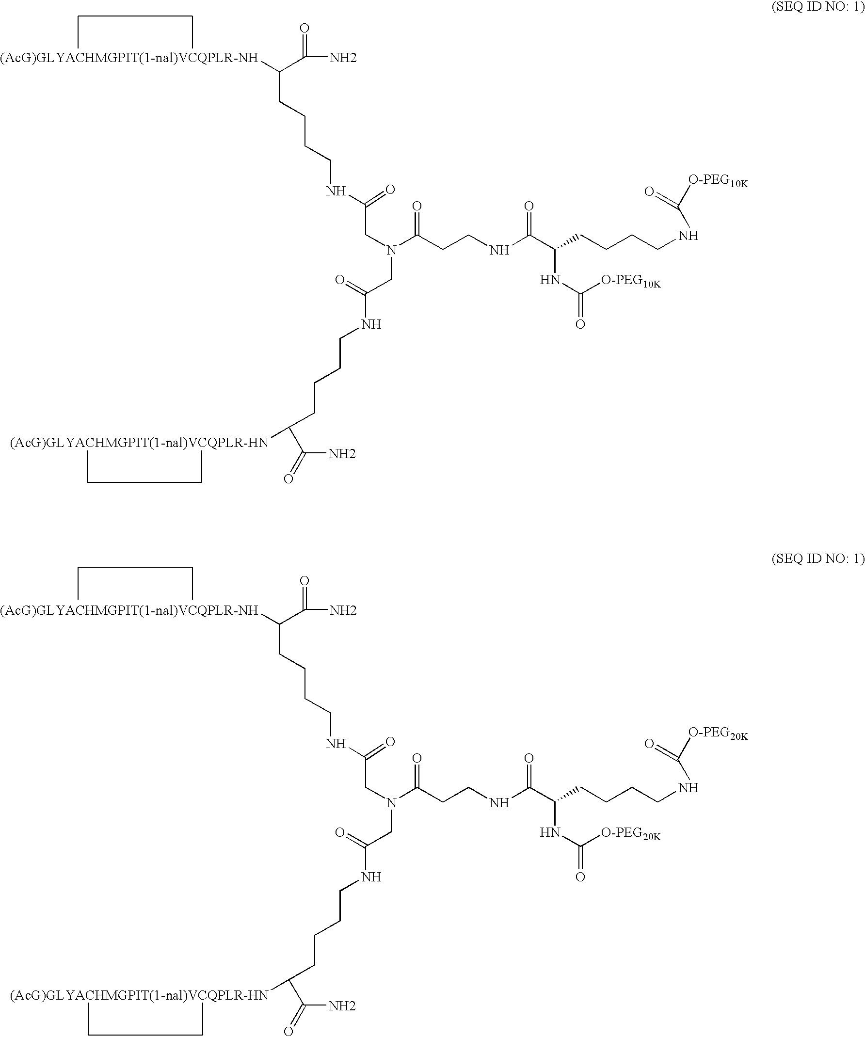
C(CCCCNC(CN(CC(=O)NCCCCC([(AcG)GLYACHMGPIT(1-nal)VCQPLR-HN])C(=O)N)C(CCNC(C(CCCCNC([O-PEG10K])=O)NC(=O)[O-PEG10K])=O)=O)=O)([(AcG)GLYACHMGPIT(1-nal)VCQPLR-NH])C(=O)N.C(CCCCNC(CN(CC(=O)NCCCCC(C(=O)N)[(AcG)GLYACHMGPIT(1-nal)VCQPLR-HN])C(CCNC(C(CCCCNC([O-PEG20K])=O)NC(=O)[O-PEG20K])=O)=O)=O)(C(=O)N)[(AcG)GLYACHMGPIT(1-nal)VCQPLR-NH]
